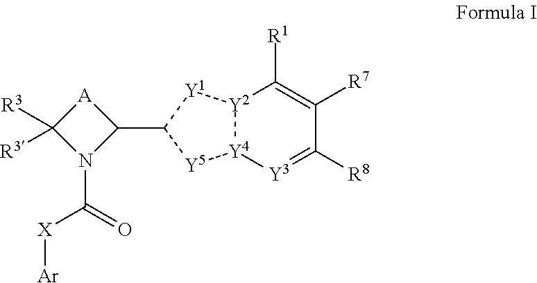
[A]1C([R3])([R3])N(C(=O)[X][Ar])C1C1[Y5][Y4]2[Y2]([Y1]1)C([R1])=C([R7])C([R8])=[Y3]2
